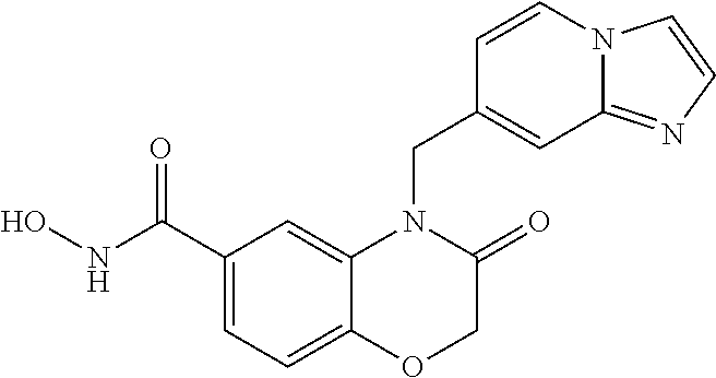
C1(C(NO)=O)=CC=C2C(=C1)N(CC1=CC3=NC=CN3C=C1)C(=O)CO2
